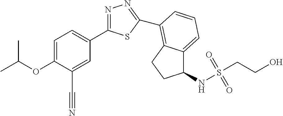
C1=C(OC(C)C)C(C#N)=CC(C2=NN=C(C3=C4C(=CC=C3)C(NS(CCO)(=O)=O)CC4)S2)=C1
